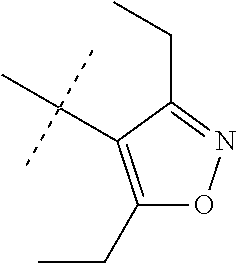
C1(CC)=C(C(C)(C)C)C(CC)=NO1
